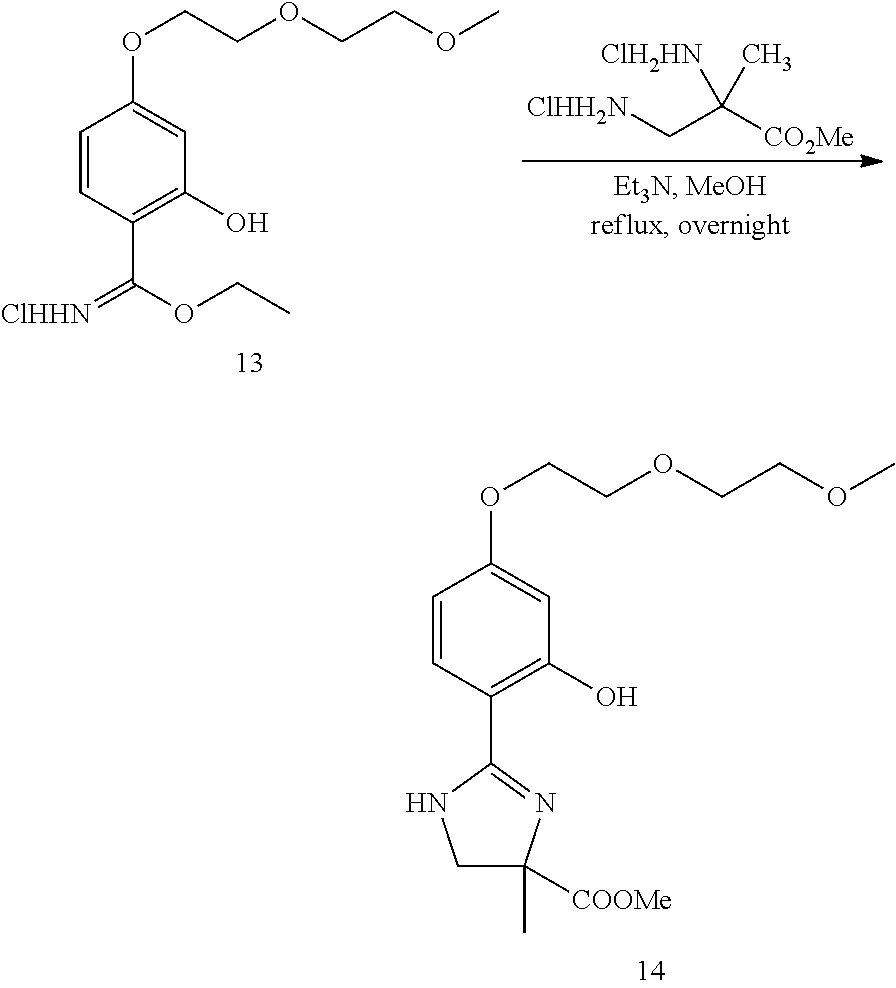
C1=CC(C(OCC)=[ClHHN])=C(O)C=C1OCCOCCOC.C(C([CO2Me])([ClH2HN])C)[ClHH2N].C1=CC(C2=NC(C)([COOMe])CN2)=C(O)C=C1OCCOCCOC
